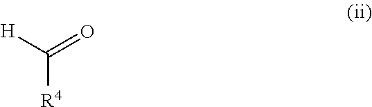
C([R4])([H])=O
